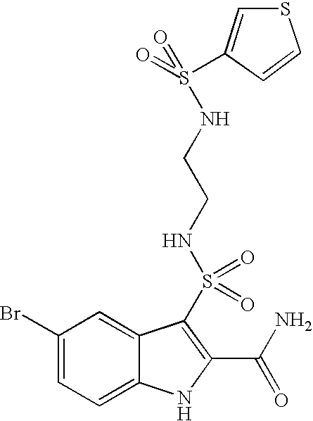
C1(Br)=CC=C2C(=C1)C(S(=O)(=O)NCCNS(=O)(C1=CSC=C1)=O)=C(C(N)=O)N2
